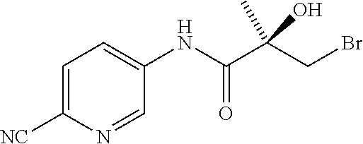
C1=NC([NC])=CC=C1NC(C(CBr)(C)O)=O
